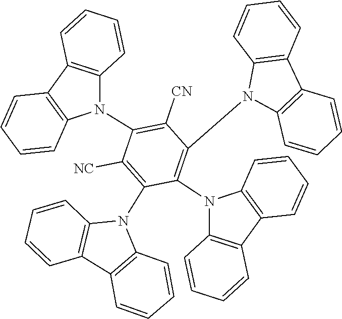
C1(N2C3=C(C4=C2C=CC=C4)C=CC=C3)=C([NC])C(N2C3=C(C4=C2C=CC=C4)C=CC=C3)=C([CN])C(N2C3=C(C4=C2C=CC=C4)C=CC=C3)=C1N1C2=C(C3=C1C=CC=C3)C=CC=C2
